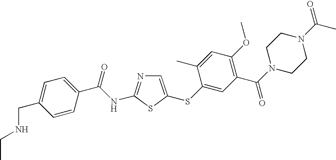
C1=C(SC2=CC(C(N3CCN(C(C)=O)CC3)=O)=C(OC)C=C2C)SC(NC(C2=CC=C(CNCC)C=C2)=O)=N1
